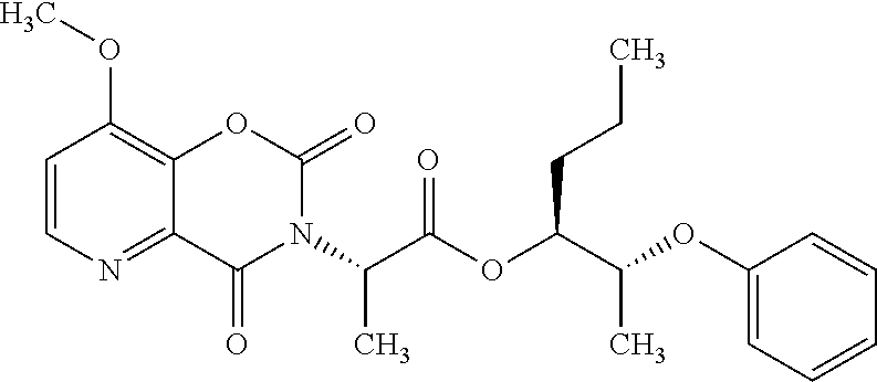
C12=NC=CC(OC)=C1OC(=O)N(C(C(OC(C(OC1=CC=CC=C1)C)CCC)=O)C)C2=O
